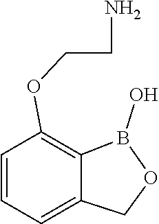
C1=CC=C2C(=C1OCCN)B(O)OC2
